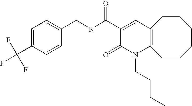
C1=C(C(F)(F)F)C=CC(CNC(C2=CC3=C(N(CCCC)C2=O)CCCCCC3)=O)=C1
